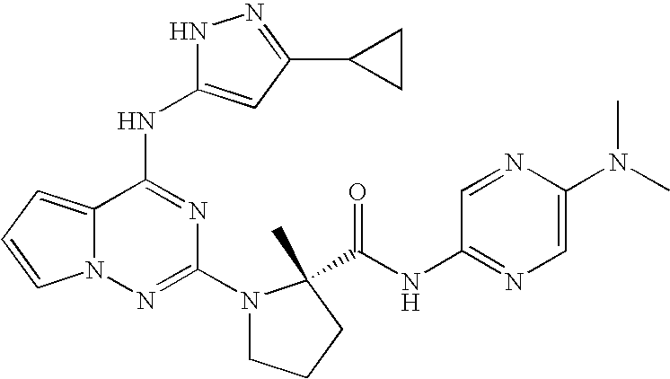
C1(N2CCCC2(C(=O)NC2=NC=C(N(C)C)N=C2)C)=NN2C(=CC=C2)C(NC2=CC(C3CC3)=NN2)=N1
